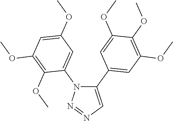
C1(C2=CC(OC)=C(OC)C(OC)=C2)=CN=NN1C1=CC(OC)=CC(OC)=C1OC
